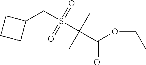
C1(CS(C(C(OCC)=O)(C)C)(=O)=O)CCC1
